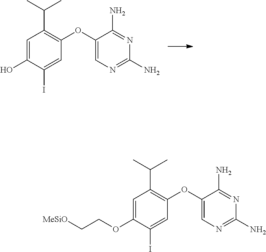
C1=C(O)C(I)=CC(OC2=CN=C(N)N=C2N)=C1C(C)C.[MeSiO]CCOC1=CC(C(C)C)=C(OC2=CN=C(N)N=C2N)C=C1I
